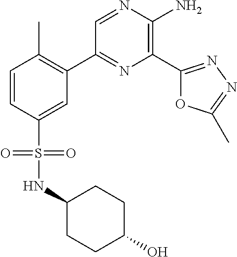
C1(C2=C(C)C=CC(S(=O)(=O)NC3CCC(O)CC3)=C2)=NC(C2=NN=C(C)O2)=C(N)N=C1
